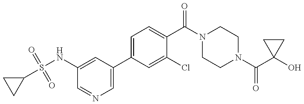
C1(S(NC2=CC(C3=CC=C(C(N4CCN(C(C5(O)CC5)=O)CC4)=O)C(Cl)=C3)=CN=C2)(=O)=O)CC1
